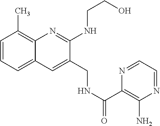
C1=CC=C2C(=C1C)N=C(NCCO)C(CNC(C1=C(N)N=CC=N1)=O)=C2
